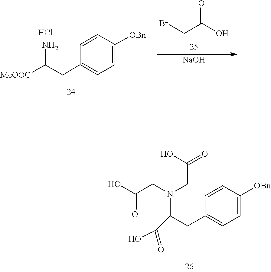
C1(CC(N(CC(O)=O)CC(O)=O)C(O)=O)=CC=C([OBn])C=C1.C1(CC(N)[MeOOC])=CC=C([OBn])C=C1.Cl.[NaOH].O=C(O)CBr
